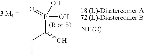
O=P(O)(O)C(CC)O.[NT (C)]
